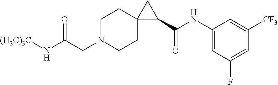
C1(NC(C2CC23CCN(CC(N[(H3C)3C])=O)CC3)=O)=CC(F)=CC([CF3])=C1
